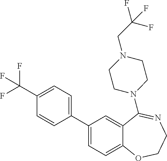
C1=CC(C2=CC=C3C(=C2)C(N2CCN(CC(F)(F)F)CC2)=NCCO3)=CC=C1C(F)(F)F
